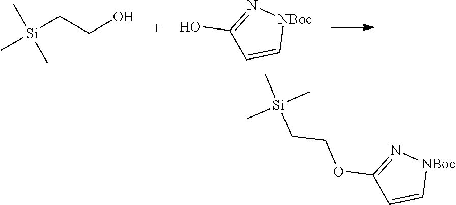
C[Si](CCO)(C)C.[NBoc]1N=C(O)C=C1.[NBoc]1N=C(OCC[Si](C)(C)C)C=C1
